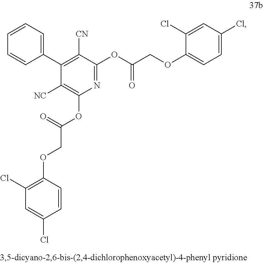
C1=CC=CC(C2=C([CN])C(OC(COC3=CC=C(Cl)C=C3Cl)=O)=NC(OC(COC3=C(Cl)C=C(Cl)C=C3)=O)=C2[NC])=C1
